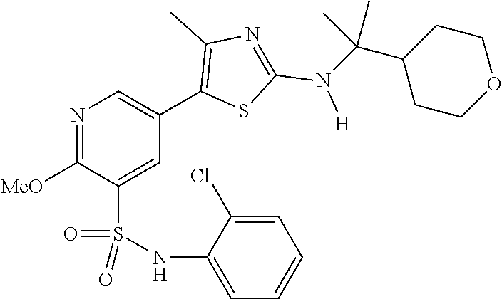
N1=C([MeO])C(S(NC2=CC=CC=C2Cl)(=O)=O)=CC(C2=C(C)N=C(N([H])C(C3CCOCC3)(C)C)S2)=C1
